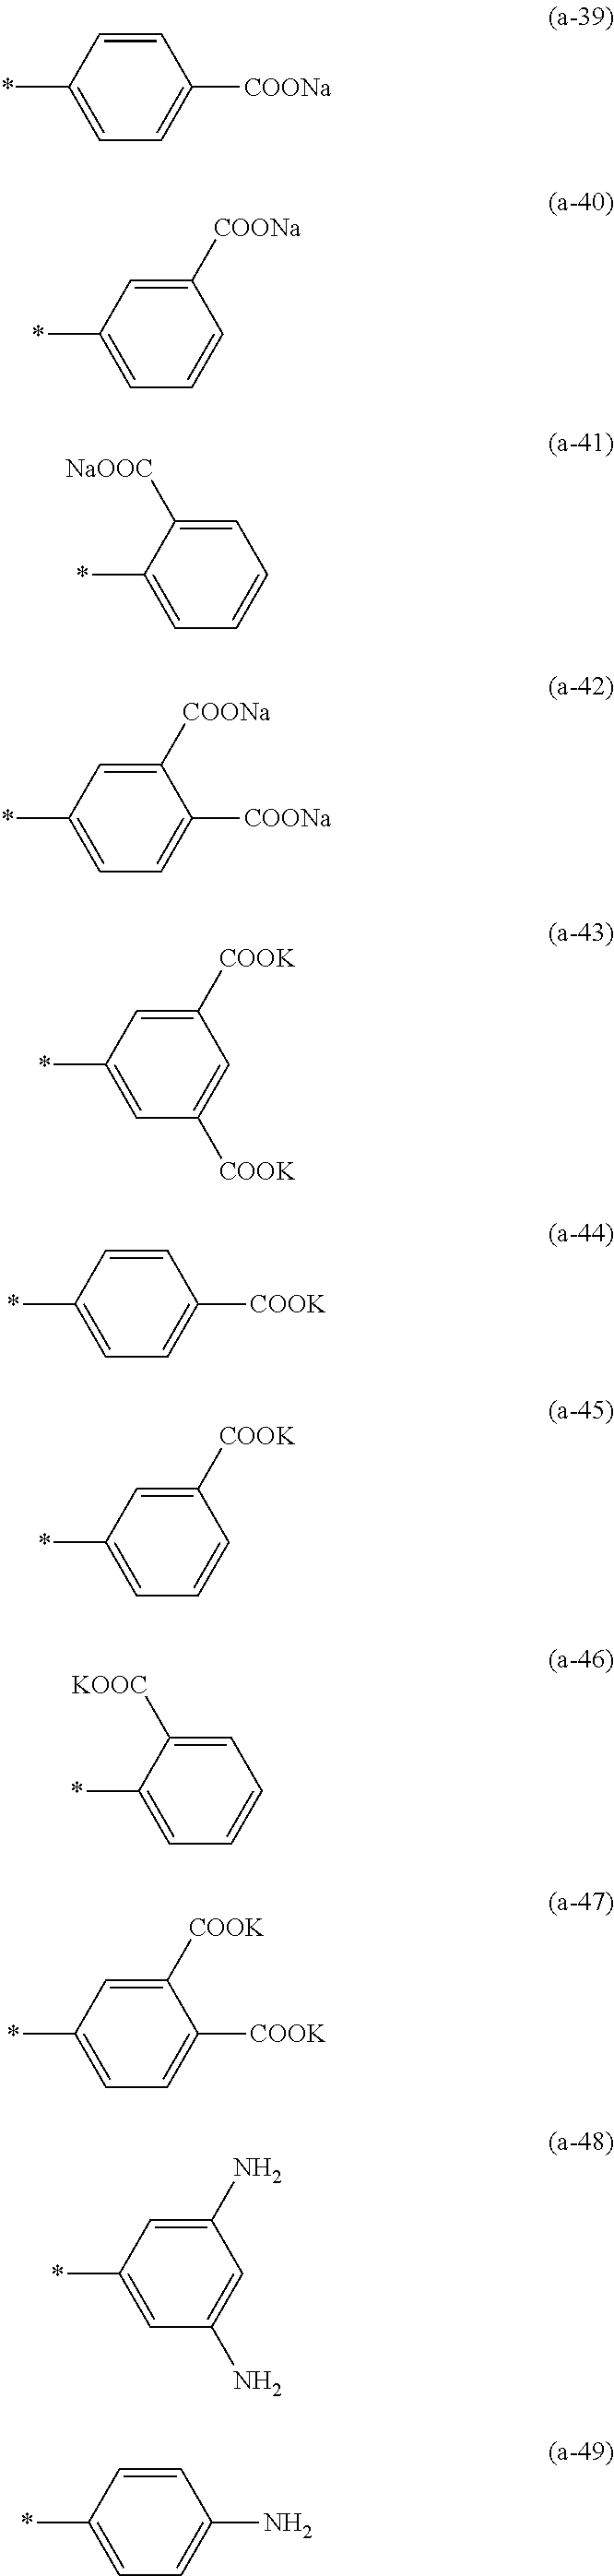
C1([COONa])=CC=C(*)C=C1.C1=CC=C(*)C=C1[COONa].C1=CC=C(*)C([NaOOC])=C1.C1([COONa])=CC=C(*)C=C1[COONa].C1=C([COOK])C=C(*)C=C1[COOK].C1([COOK])=CC=C(*)C=C1.C1=CC=C(*)C=C1[COOK].C1=CC=C(*)C([KOOC])=C1.C1([COOK])=CC=C(*)C=C1[COOK].C1=C(N)C=C(*)C=C1N.C1(N)=CC=C(*)C=C1
